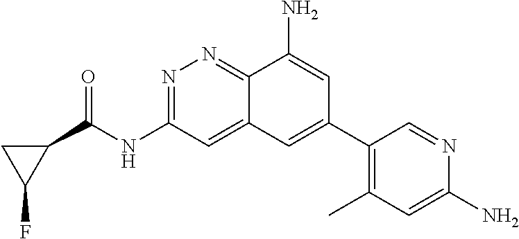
C1(NC(C2CC2F)=O)=NN=C2C(N)=CC(C3=C(C)C=C(N)N=C3)=CC2=C1
